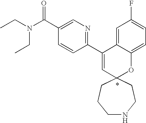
CCN(C(C1=CN=C(C2=CC3(OC4=CC=C(F)C=C24)CCNCCC3)C=C1)=O)CC
